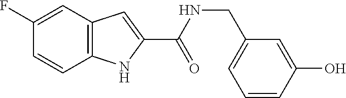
C12=C(C=C(F)C=C1)C=C(C(=O)NCC1=CC=CC(O)=C1)N2
